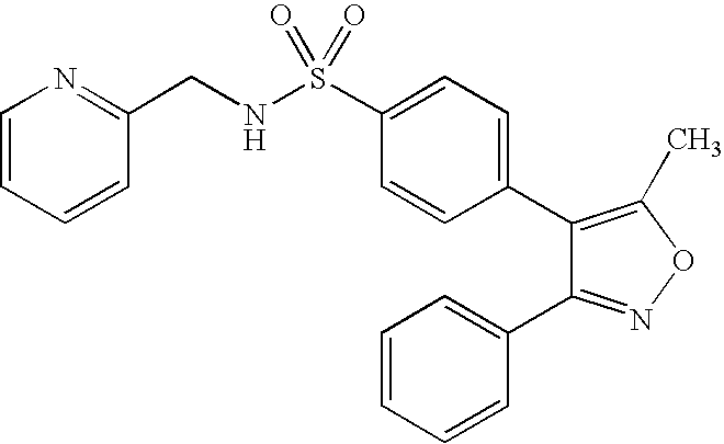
C1(C2=CC=C(S(NCC3=NC=CC=C3)(=O)=O)C=C2)=C(C)ON=C1C1=CC=CC=C1
